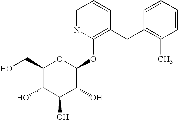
C1=NC(OC2OC(CO)C(O)C(O)C2O)=C(CC2=C(C)C=CC=C2)C=C1
